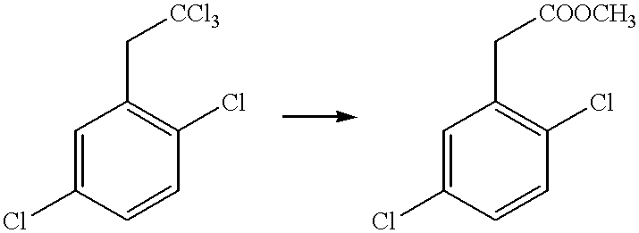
C1=C(Cl)C=CC(Cl)=C1C[CCl3].C1=C(Cl)C=CC(Cl)=C1C[COOCH3]
